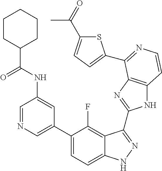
C1=C(C2=CC=C3C(=C2F)C(C2=NC4=C(N2)C=CN=C4C2=CC=C(C(C)=O)S2)=NN3)C=C(NC(=O)C2CCCCC2)C=N1
